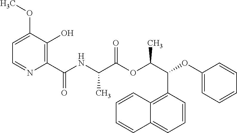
C1=C(OC)C(O)=C(C(NC(C(OC(C(C2=C3C(=CC=C2)C=CC=C3)OC2=CC=CC=C2)C)=O)C)=O)N=C1
